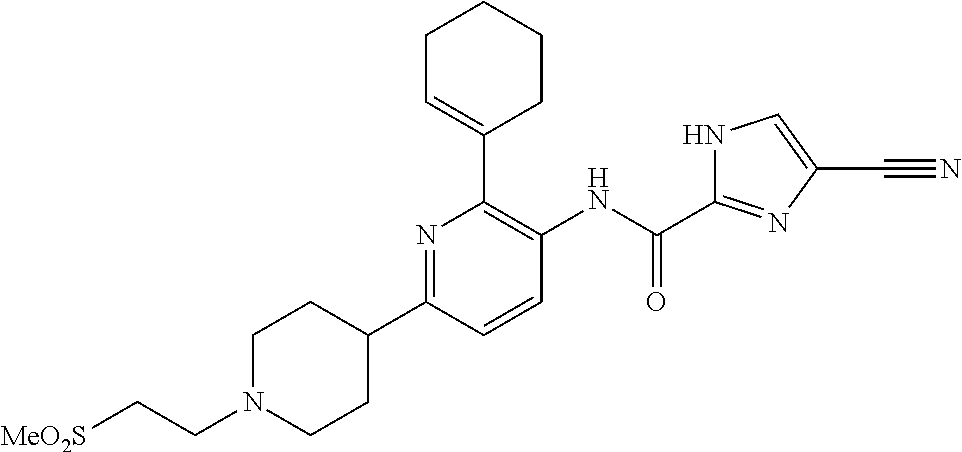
C1N(CC[MeO2S])CCC(C2=NC(C3=CCCCC3)=C(NC(=O)C3=NC(C#N)=CN3)C=C2)C1
